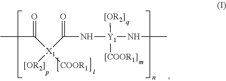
C([X1](C(N[Y1]([[OR2]])([[COOR1]])NC)=O)([[OR2]])[COOR1])(C)=O
